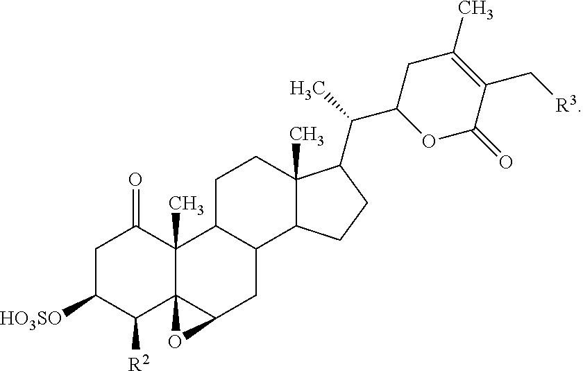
C1C([HO3SO])C([R2])C23C(C)(C1=O)C1C(CC2O3)C2C(C)(CC1)C(C(C1OC(=O)C(C[R3])=C(C)C1)C)CC2
